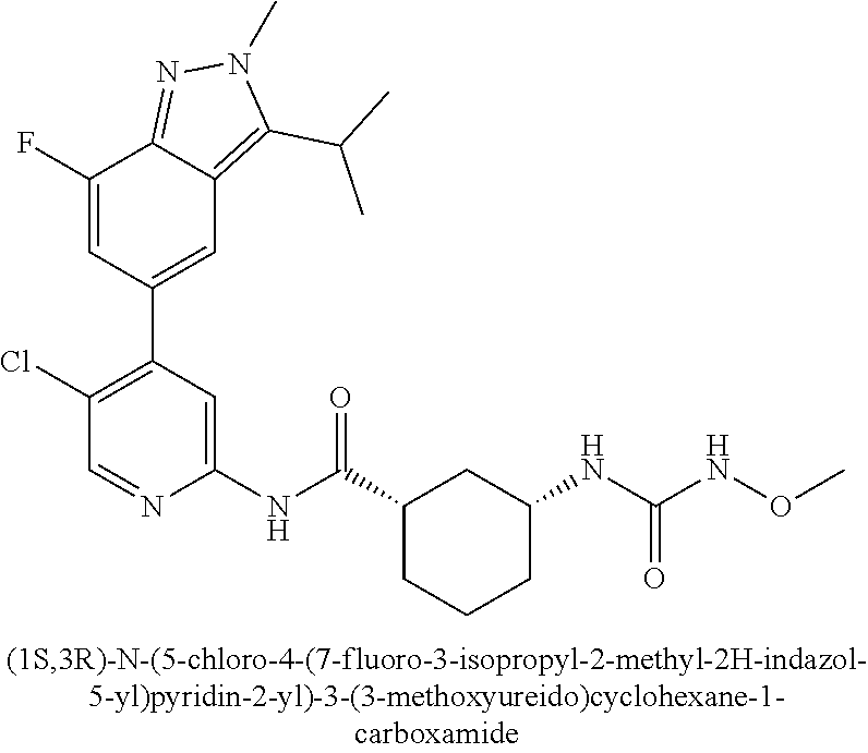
C1(F)=CC(C2=C(Cl)C=NC(NC(C3CCCC(NC(=O)NOC)C3)=O)=C2)=CC2=C(C(C)C)N(C)N=C12
